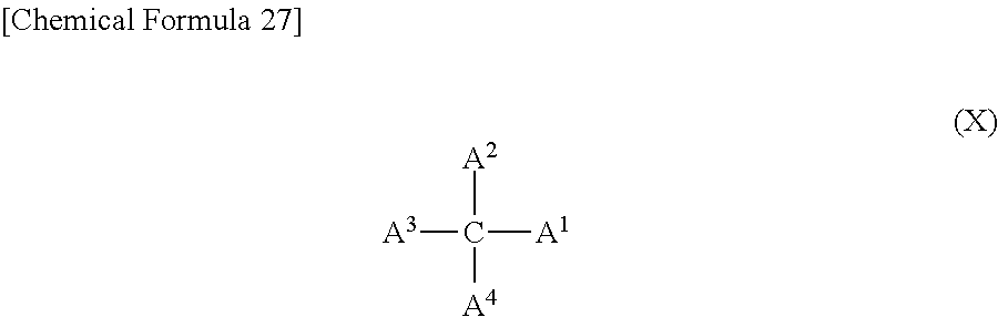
[A2]C([A4])([A1])[A3]
